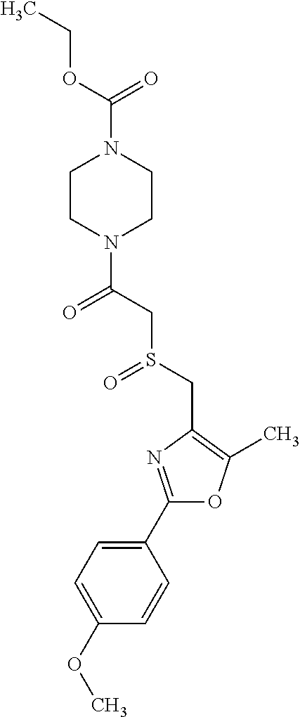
C1(C2=NC(CS(=O)CC(=O)N3CCN(C(=O)OCC)CC3)=C(C)O2)=CC=C(OC)C=C1
